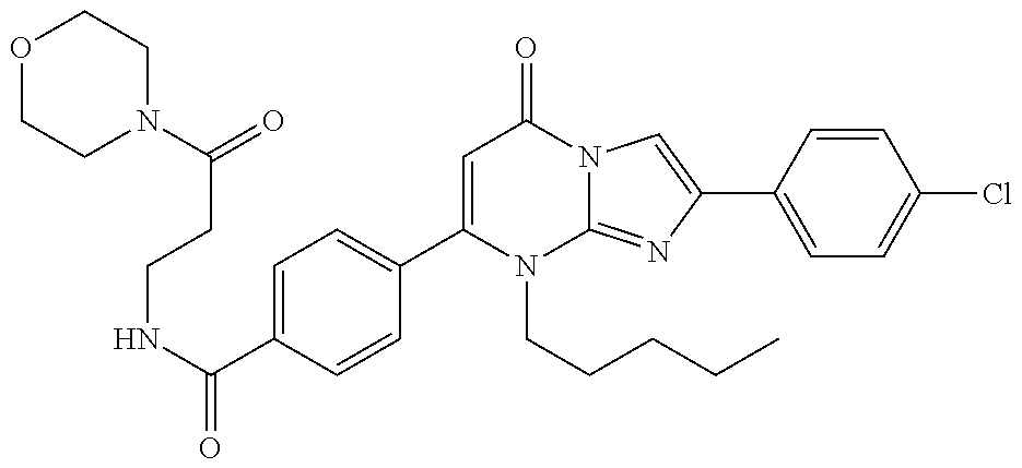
C(NC(=O)C1=CC=C(C2=CC(=O)N3C(=NC(C4=CC=C(Cl)C=C4)=C3)N2CCCCC)C=C1)CC(=O)N1CCOCC1
